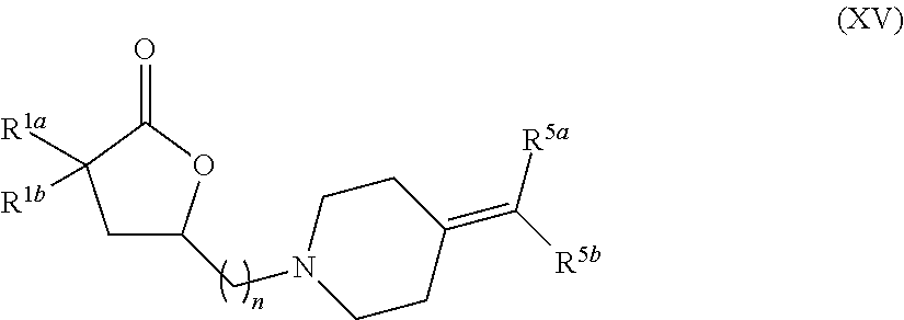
C1C(CN2CCC(=C([R5a])[R5b])CC2)OC(=O)C1([R1a])[R1b]
